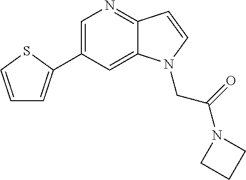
C1=C(C2=CC=CS2)C=C2C(=N1)C=CN2CC(N1CCC1)=O
